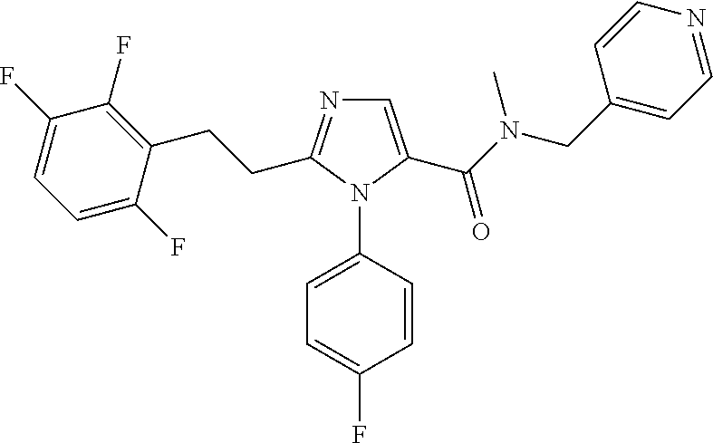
C1=C(C(N(CC2=CC=NC=C2)C)=O)N(C2=CC=C(F)C=C2)C(CCC2=C(F)C(F)=CC=C2F)=N1
